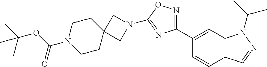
O(C(=O)N1CCC2(CC1)CN(C1=NC(C3=CC4=C(C=C3)C=NN4C(C)C)=NO1)C2)C(C)(C)C
